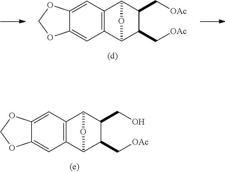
C12=CC3=C(C=C1OCO2)C1C(C[OAc])C(C[OAc])C3O1.C12=CC3=C(C=C1OCO2)C1C(C[OAc])C(CO)C3O1
